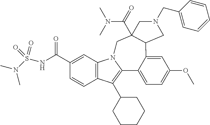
C12=C(C=C(C(NS(N(C)C)(=O)=O)=O)C=C1)N1C(=C2C2CCCCC2)C2=CC=C(OC)C=C2C2C(C(=O)N(C)C)(C1)CN(CC1=CC=CC=C1)C2
